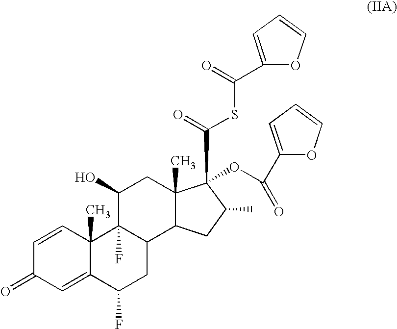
C1=CC2(C)C(=CC1=O)C(F)CC1C2(F)C(O)CC2(C)C1CC(C)C2(C(SC(=O)C1=CC=CO1)=O)OC(C1=CC=CO1)=O
